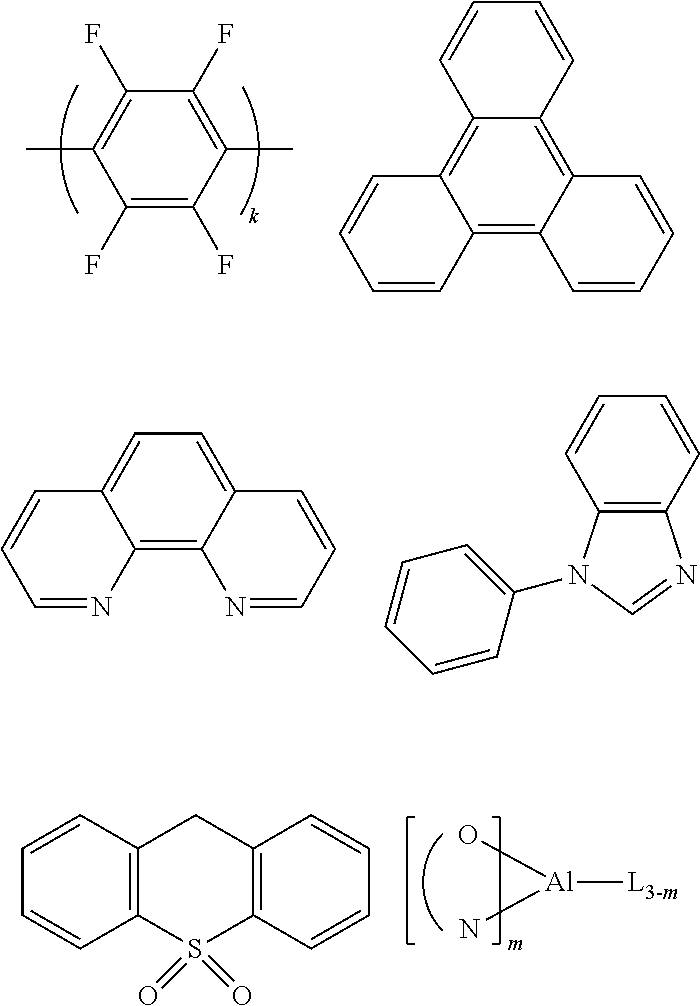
C1(F)=C(F)C(C)=C(F)C(F)=C1C.C12=C3C(=C4C(=C1C=CC=C2)C=CC=C4)C=CC=C3.C12=C3C(=CC=C1C=CC=N2)C=CC=N3.C12=C(C=CC=C1)N=CN2C1=CC=CC=C1.[Al](N)(O)[L3-m].C12=C(C=CC=C1)S(=O)(=O)C1=C(C2)C=CC=C1
